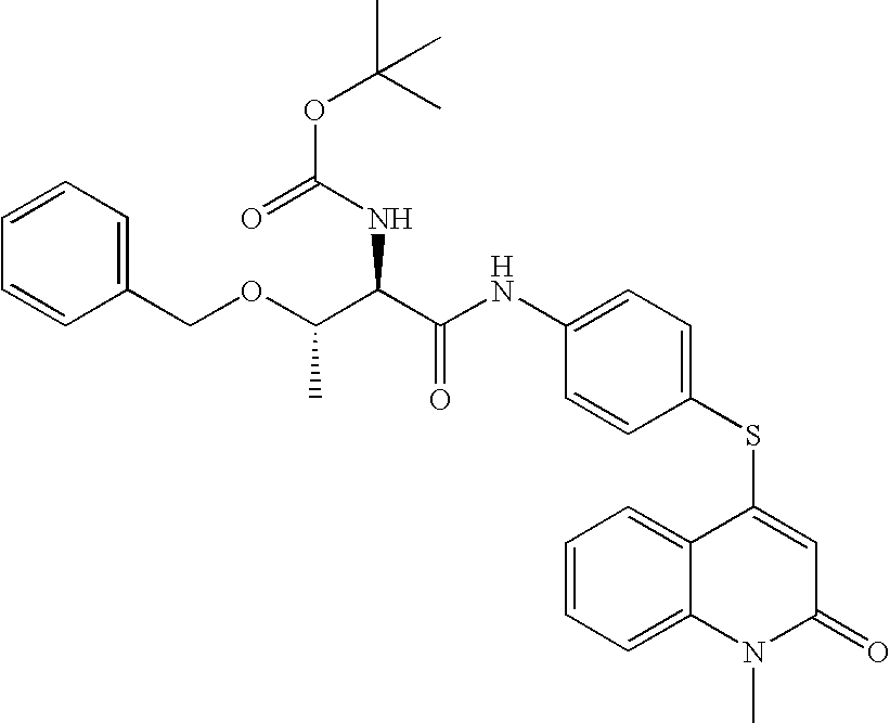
C1(NC(C(C(OCC2=CC=CC=C2)C)NC(OC(C)(C)C)=O)=O)=CC=C(SC2=CC(=O)N(C)C3=CC=CC=C23)C=C1
